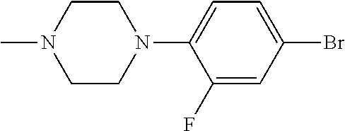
C1(F)=CC(Br)=CC=C1N1CCN(C)CC1
